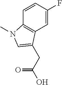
C1=CC(F)=CC2=C1N(C)C=C2CC(O)=O
